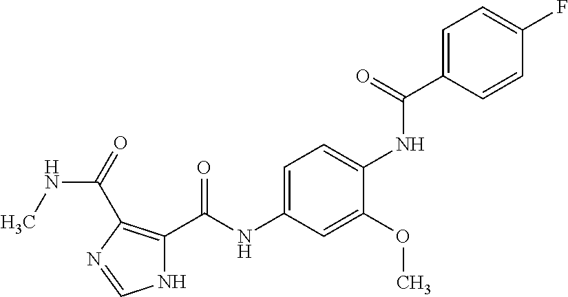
C1=C(C(=O)NC2=CC=C(NC(=O)C3=C(C(=O)NC)N=CN3)C=C2OC)C=CC(F)=C1
